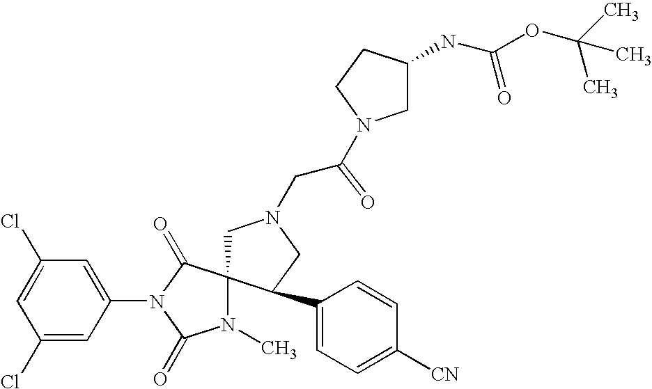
C1=C(Cl)C=C(N2C(=O)C3(N(C)C2=O)CN(CC(=O)N2CC(NC(OC(C)(C)C)=O)CC2)CC3C2=CC=C([CN])C=C2)C=C1Cl
